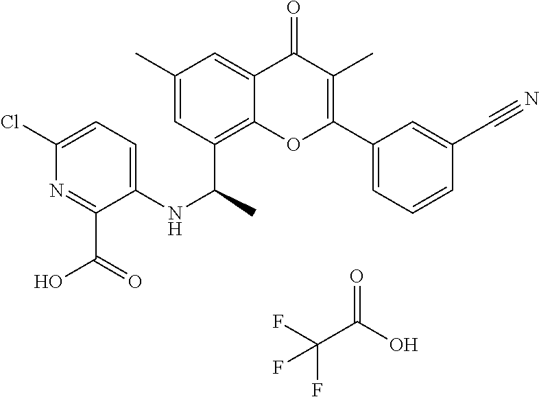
C1(C#N)=CC(C2=C(C)C(=O)C3=CC(C)=CC(C(NC4=CC=C(Cl)N=C4C(=O)O)C)=C3O2)=CC=C1.FC(F)(C(=O)O)F
